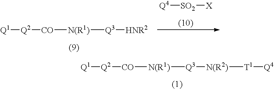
[Q1][Q2][CO][N(R1)][Q3][N(R2)][T1][Q4].[Q1][Q2][CO][N(R1)][Q3][HNR2].[Q4][SO2][X]
